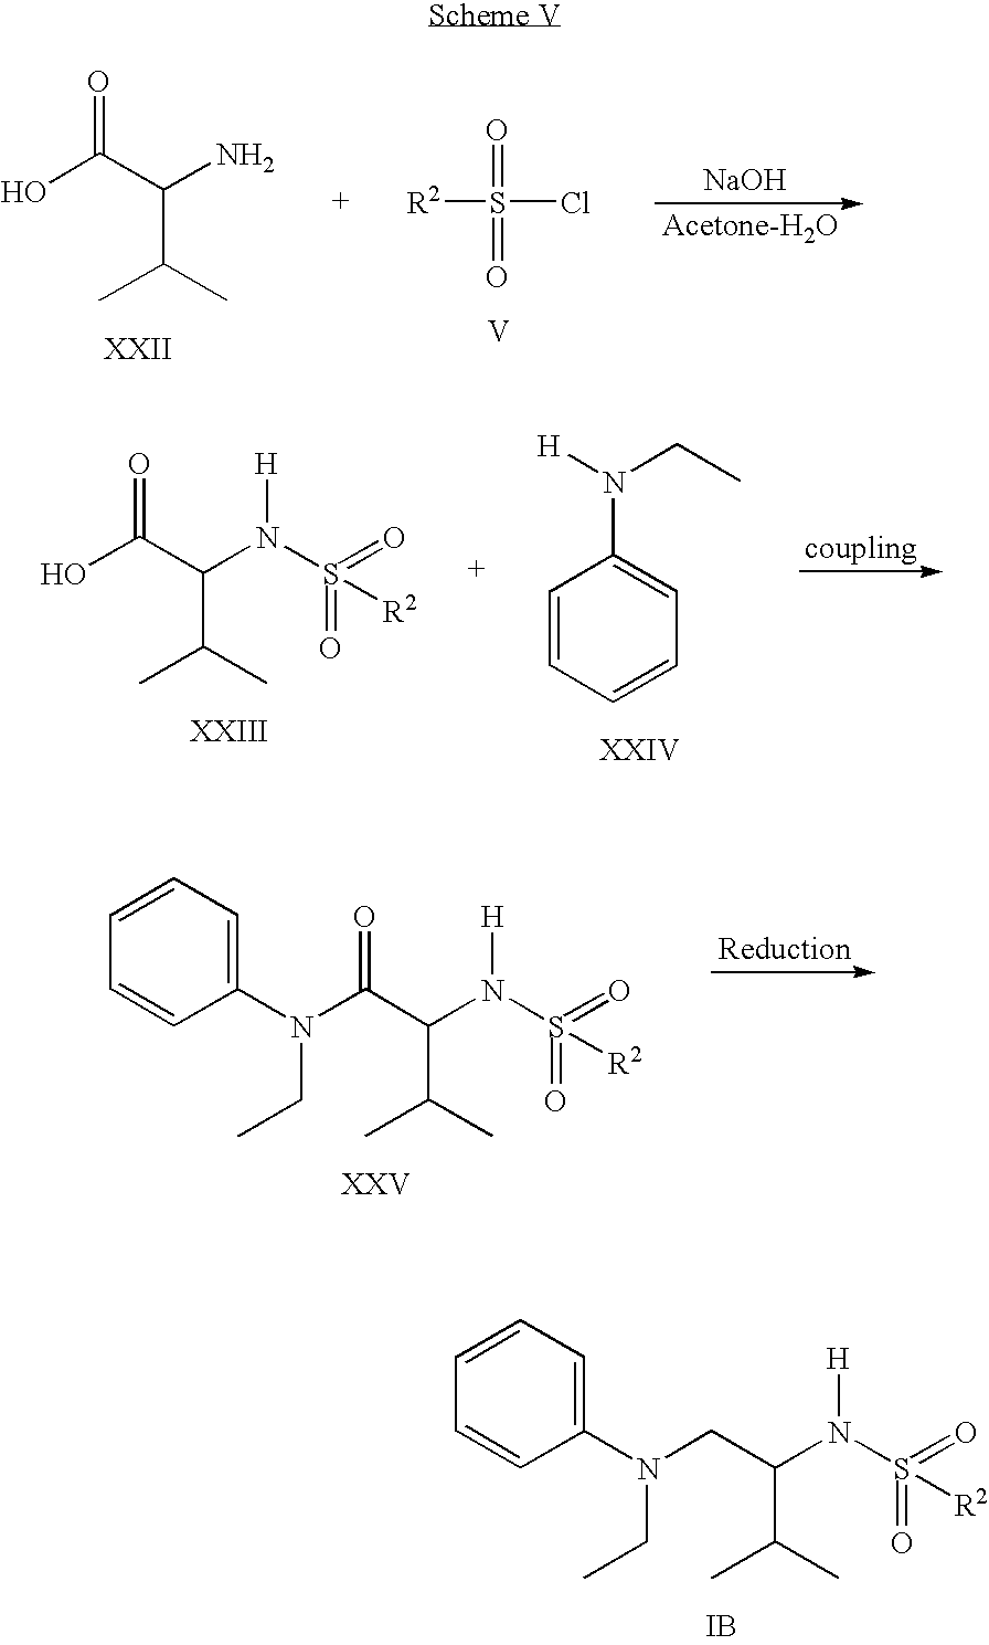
N(CC(N(S(=O)(=O)[R2])[H])C(C)C)(C1=CC=CC=C1)CC.[IB].[NaOH].[R2]S(Cl)(=O)=O.[V].OC(C(N)C(C)C)=O.C1=CC=CC=C1N([H])CC.OC(C(N(S(=O)(=O)[R2])[H])C(C)C)=O.N(C(C(N(S(=O)(=O)[R2])[H])C(C)C)=O)(C1=CC=CC=C1)CC
